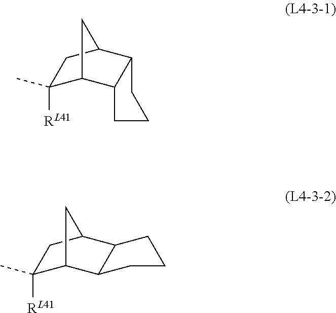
C1([RL41])(C)C2CC(C1)C1CCCC21.C1([RL41])(C)C2CC(C1)C1C2CCC1
